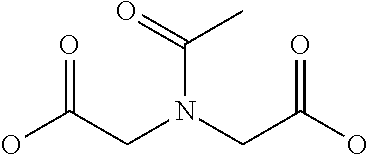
C(N(CC(O)=O)C(C)=O)C(O)=O
